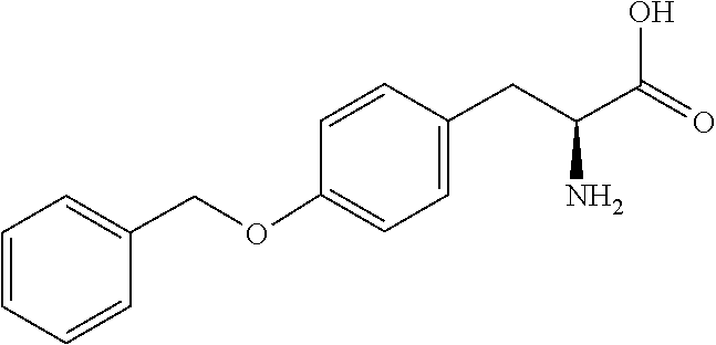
C1(CC(C(O)=O)N)=CC=C(OCC2=CC=CC=C2)C=C1
